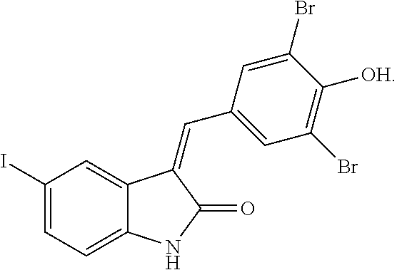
C1(I)=CC=C2C(=C1)C(=CC1=CC(Br)=C([OH])C(Br)=C1)C(=O)N2
